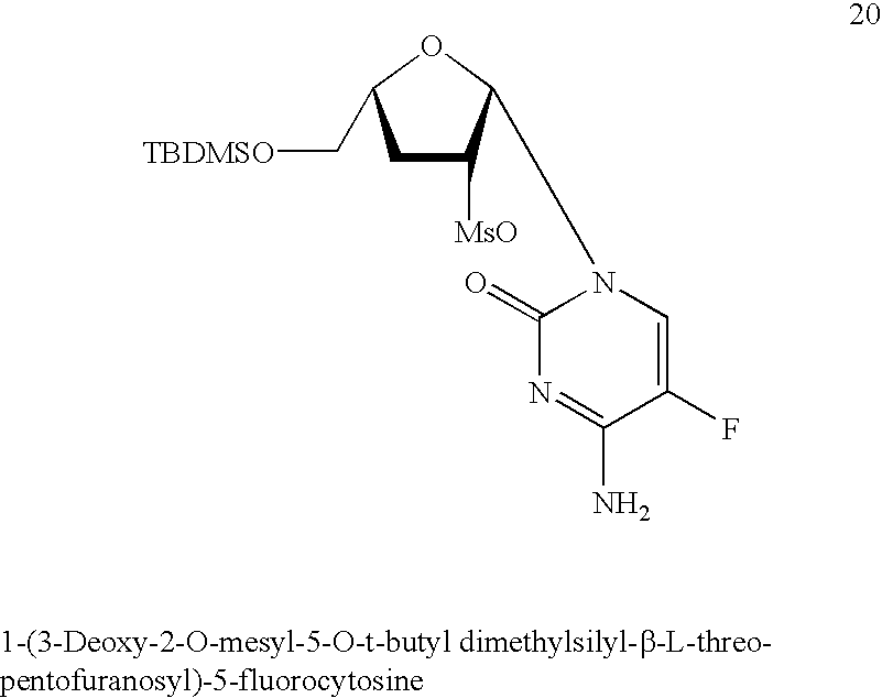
C1C([MsO])C(N2C(=O)N=C(N)C(F)=C2)OC1C[TBDMSO]
